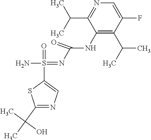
C1(NC(N=S(N)(C2=CN=C(C(C)(C)O)S2)=O)=O)=C(C(C)C)C(F)=CN=C1C(C)C
